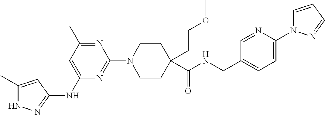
N1C(C)=CC(NC2=CC(C)=NC(N3CCC(C(NCC4=CC=C(N5C=CC=N5)N=C4)=O)(CCOC)CC3)=N2)=N1
